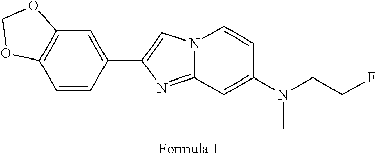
N12C(=NC(C3=CC4=C(C=C3)OCO4)=C1)C=C(N(CCF)C)C=C2
